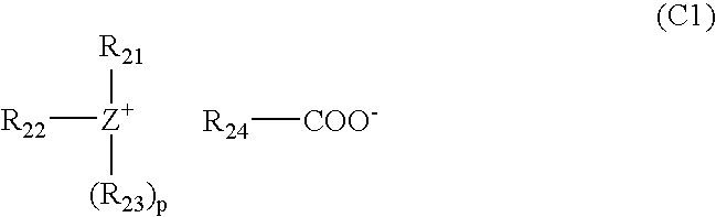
[R21][Z+]([(R23)p])[R22].[R24][COO-]
